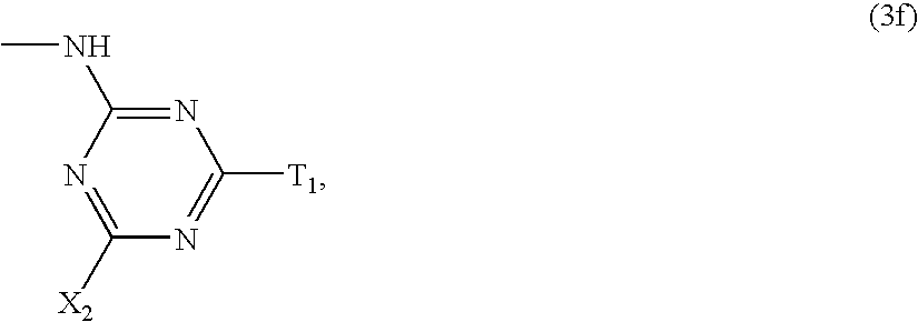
N1=C(NC)N=C([X2])N=C1[T1]
